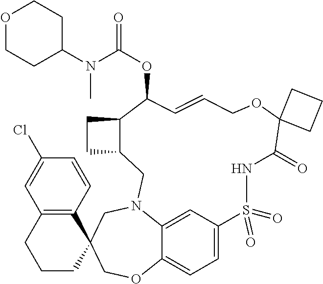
C1=C2C=C3C(=C1)OCC1(CN3CC3C(CC3)C(OC(=O)N(C3CCOCC3)C)C=CCOC3(C(=O)NS2(=O)=O)CCC3)C2=C(CCC1)C=C(Cl)C=C2
